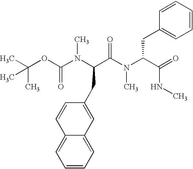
C(N(C(C(N(C(C(=O)NC)CC1=CC=CC=C1)C)=O)CC1=CC2=CC=CC=C2C=C1)C)(=O)OC(C)(C)C
